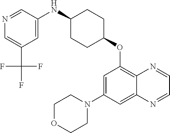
N1=CC(NC2CCC(OC3=C4C(=CC(N5CCOCC5)=C3)N=CC=N4)CC2)=CC(C(F)(F)F)=C1
